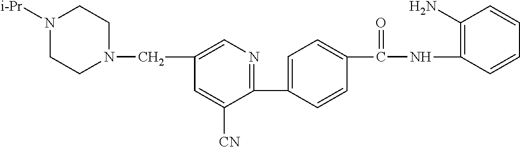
C1(CN2CCN([i-Pr])CC2)=CN=C(C2=CC=C(C(NC3=C(N)C=CC=C3)=O)C=C2)C([CN])=C1
